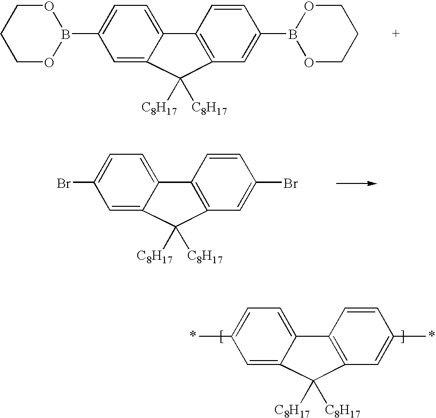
BrC1=CC=C2C(=C1)C([C8H17])([C8H17])C1=C2C=CC(Br)=C1.CC1=CC=C2C(=C1)C([C8H17])([C8H17])C1=C2C=CC(C)=C1.C1OB(C2=CC=C3C(=C2)C([C8H17])([C8H17])C2=C3C=CC(B3OCCCO3)=C2)OCC1
